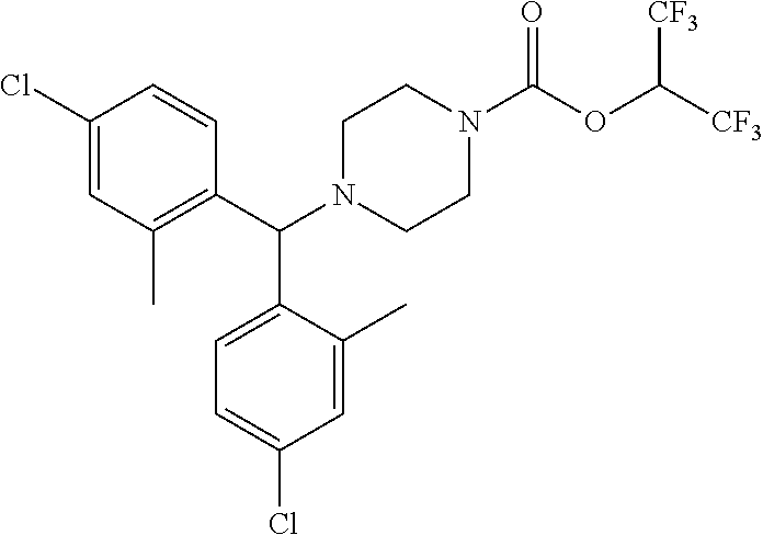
C1(Cl)=CC(C)=C(C(N2CCN(C(OC([CF3])[CF3])=O)CC2)C2=CC=C(Cl)C=C2C)C=C1
